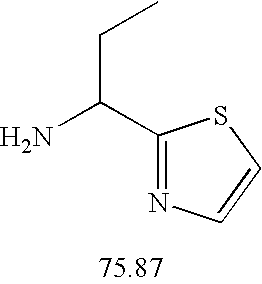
C1(C(N)CC)=NC=CS1
